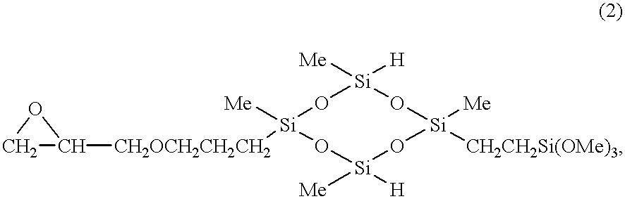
C1C([CH2OCH2CH2CH2][Si]2([Me])O[Si]([Me])([H])O[Si]([Me])([CH2CH2Si(OMe)3])O[Si]([Me])([H])O2)O1
